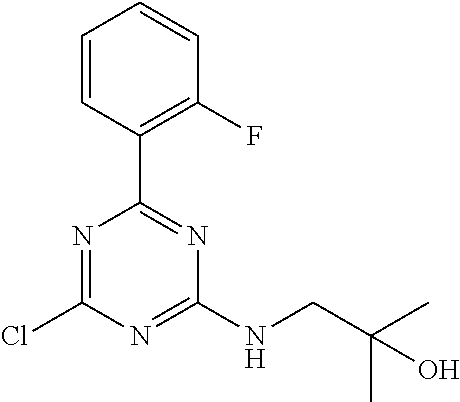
C1(Cl)=NC(C2=C(F)C=CC=C2)=NC(NCC(C)(C)O)=N1
